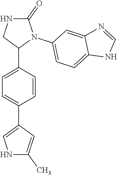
C1=C(C2N(C3=CC=C4C(=C3)N=CN4)C(=O)NC2)C=CC(C2=CNC(C)=C2)=C1
